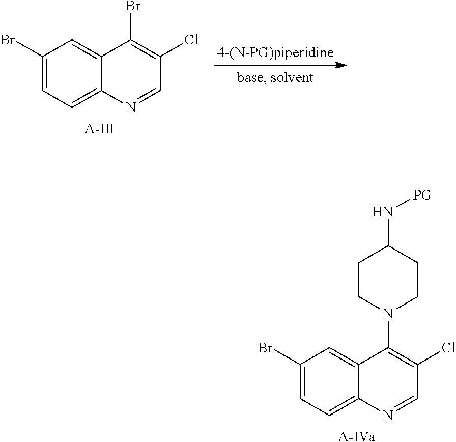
C1(Br)=CC=C2C(=C1)C(Br)=C(Cl)C=N2.[A-III].C1(Br)=CC=C2C(=C1)C(N1CCC(N[PG])CC1)=C(Cl)C=N2.[A-IVa]
